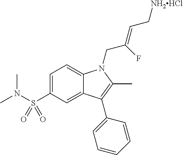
C1=C(S(N(C)C)(=O)=O)C=C2C(=C1)N(CC(=CC[NH2HCl])F)C(C)=C2C1=CC=CC=C1
